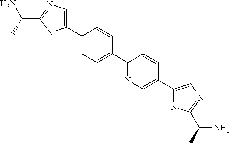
C1(C(N)C)=NC=C(C2=CC=C(C3=NC=C(C4=CN=C(C(C)N)N4)C=C3)C=C2)N1
